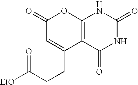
C1(=O)C=C(CCC(=O)[EtO])C2=C(O1)NC(=O)NC2=O
